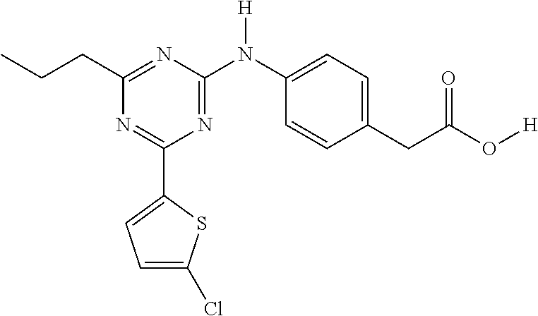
C1(C2=CC=C(Cl)S2)=NC(CCC)=NC(N(C2=CC=C(CC(=O)O[H])C=C2)[H])=N1
